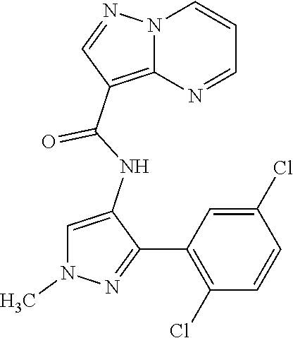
N12C(=C(C(NC3=CN(C)N=C3C3=C(Cl)C=CC(Cl)=C3)=O)C=N1)N=CC=C2
